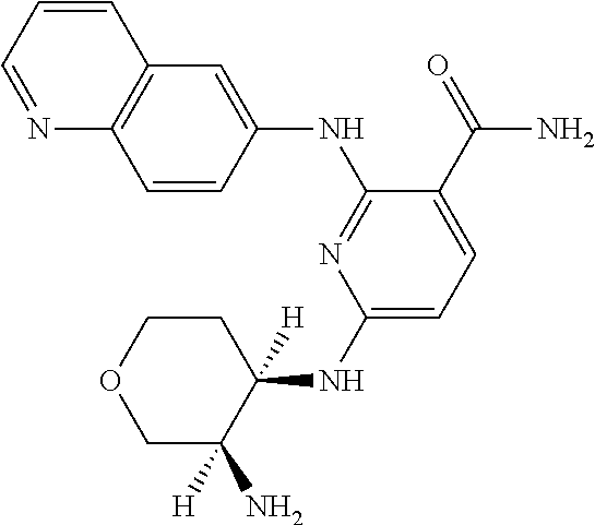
C1(NC2([H])CCOCC2([H])N)=CC=C(C(=O)N)C(NC2=CC3=C(C=C2)N=CC=C3)=N1
